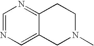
C1=NC=C2C(=N1)CCN(C)C2
